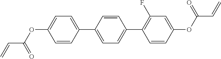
O(C1=CC=C(C2=CC=C(C3=C(F)C=C(OC(C=C)=O)C=C3)C=C2)C=C1)C(C=C)=O
